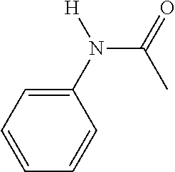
C(C)(=O)N(C1=CC=CC=C1)[H]
